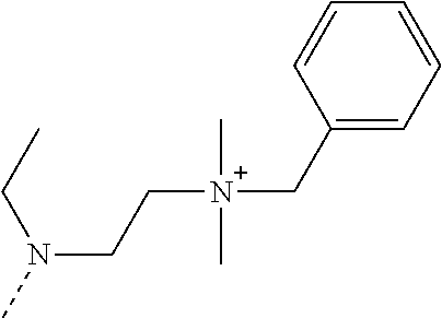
N(CC[N+](C)(CC1=CC=CC=C1)C)(C)CC
